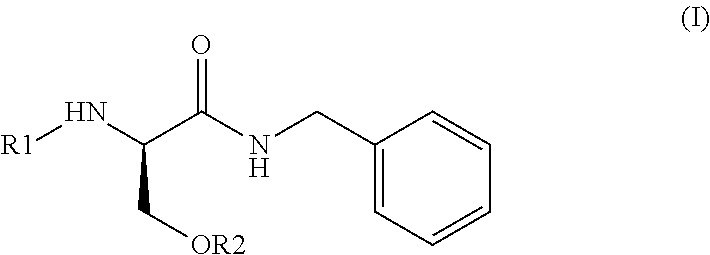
[R1]NC(C(NCC1=CC=CC=C1)=O)C[OR2]
